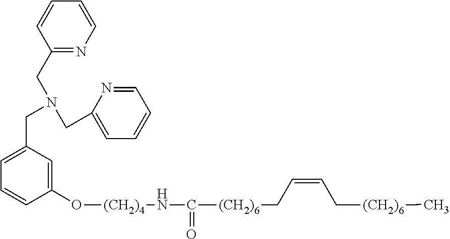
C1(CN(CC2=CC=CC(O[(CH2)4]NC(=O)[(CH2)6]CC=CC[(CH2)6]C)=C2)CC2=CC=CC=N2)=NC=CC=C1
